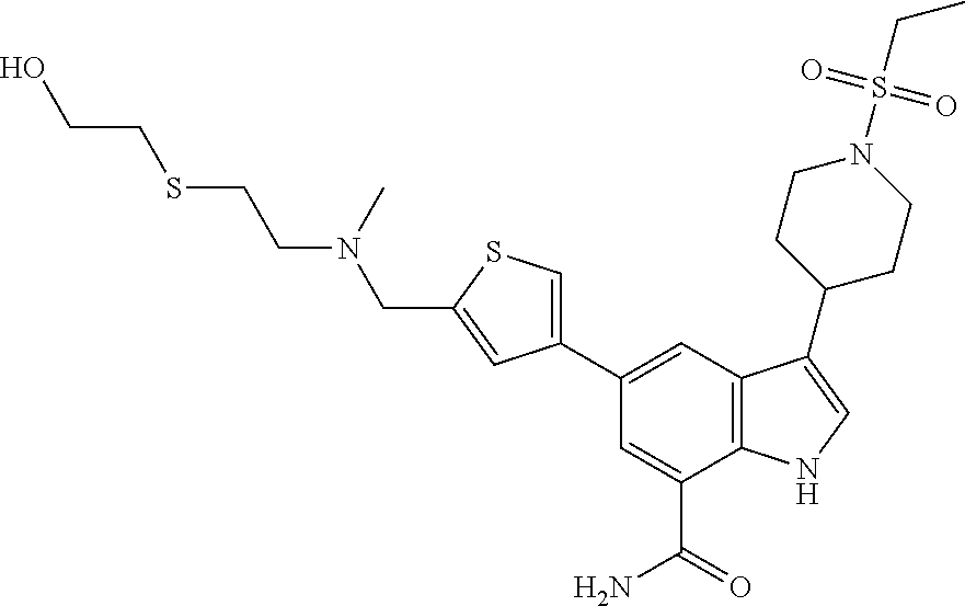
C1(C2=CC3=C(C(C(=O)N)=C2)NC=C3C2CCN(S(=O)(=O)CC)CC2)=CSC(CN(CCSCCO)C)=C1
